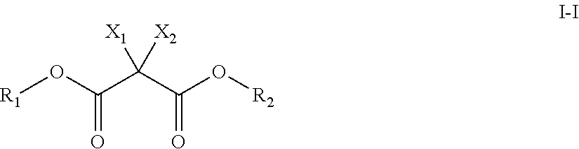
[R1]OC(C(C(O[R2])=O)([X1])[X2])=O
